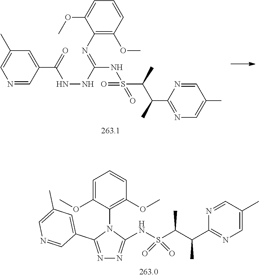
N1=CC(C(NNC(=NC2=C(OC)C=CC=C2OC)NS(C(C(C2=NC=C(C)C=N2)C)C)(=O)=O)=O)=CC(C)=C1.N1=C(C2=CC(C)=CN=C2)N(C2=C(OC)C=CC=C2OC)C(NS(C(C(C2=NC=C(C)C=N2)C)C)(=O)=O)=N1
